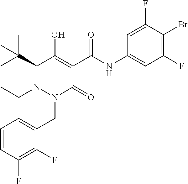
C1=CC(F)=C(F)C(CN2C(=O)C(C(=O)NC3=CC(F)=C(Br)C(F)=C3)=C(O)C(C(C)(C)C)N2CC)=C1
